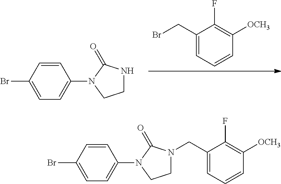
BrCC1=CC=CC([OCH3])=C1F.C1=CC(N2CCNC2=O)=CC=C1Br.C1=CC(N2CCN(CC3=CC=CC([OCH3])=C3F)C2=O)=CC=C1Br
